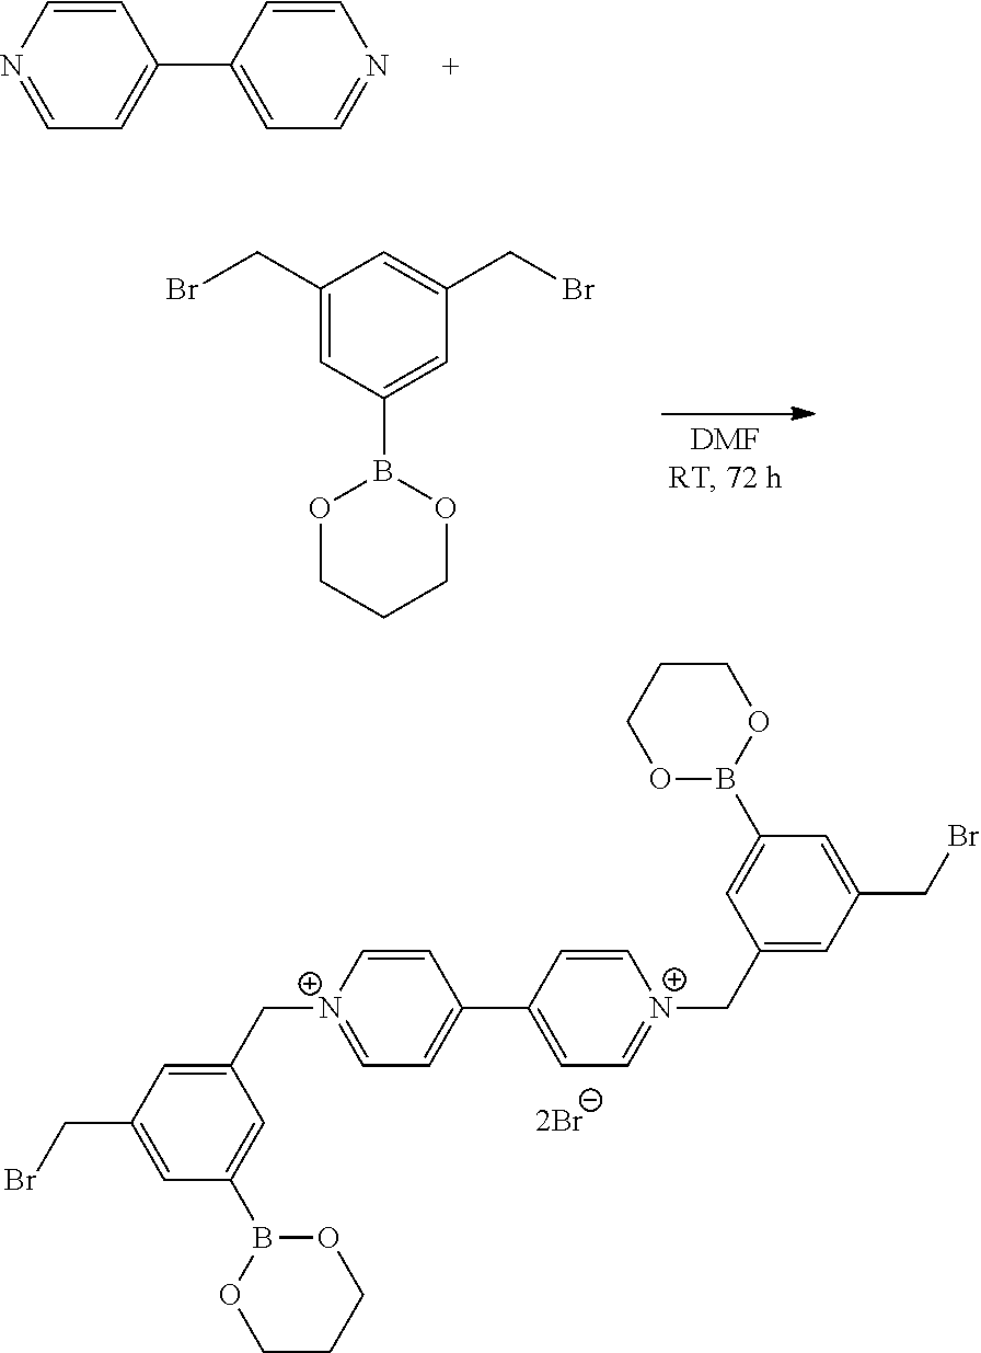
C1=NC=CC(C2=CC=NC=C2)=C1.C1(CBr)=CC(B2OCCCO2)=CC(CBr)=C1.C1=C(CBr)C=C(C[N+]2=CC=C(C3=CC=[N+](CC4=CC(CBr)=CC(B5OCCCO5)=C4)C=C3)C=C2)C=C1B1OCCCO1
